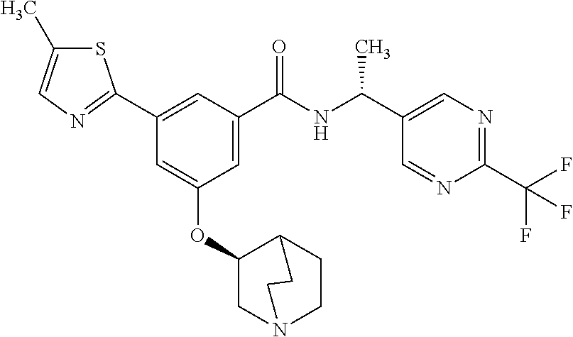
C1=C(C(NC(C2=CN=C(C(F)(F)F)N=C2)C)=O)C=C(C2=NC=C(C)S2)C=C1OC1CN2CCC1CC2
